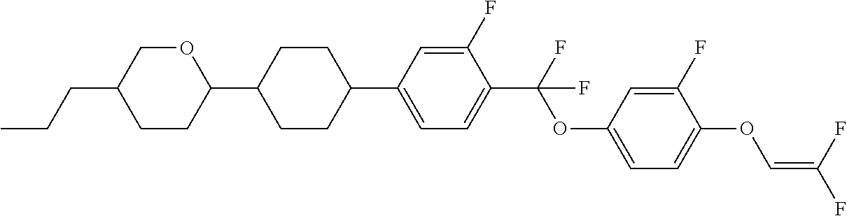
C1CC(C2CCC(C3=CC=C(C(F)(OC4=CC=C(OC=C(F)F)C(F)=C4)F)C(F)=C3)CC2)OCC1CCC
